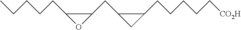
CCCCCC1OC1CC1CC1CCCCC[CO2H]
